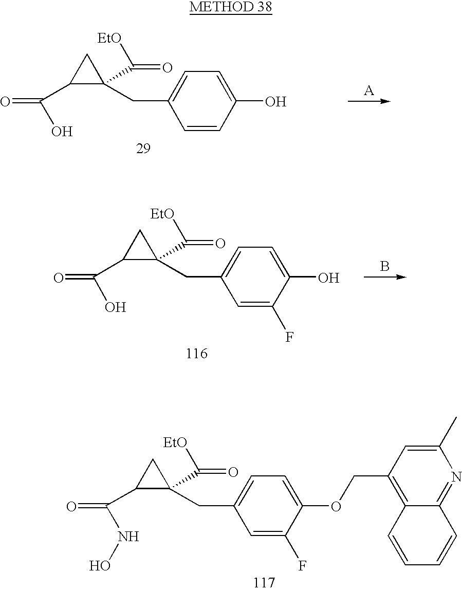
[A].C1=CC(O)=CC=C1CC1(C([EtO])=O)CC1C(O)=O.B.C1=C(F)C(O)=CC=C1CC1(C([EtO])=O)CC1C(O)=O.C1=C(F)C(OCC2=C3C(=NC(C)=C2)C=CC=C3)=CC=C1CC1(C([EtO])=O)CC1C(NO)=O
